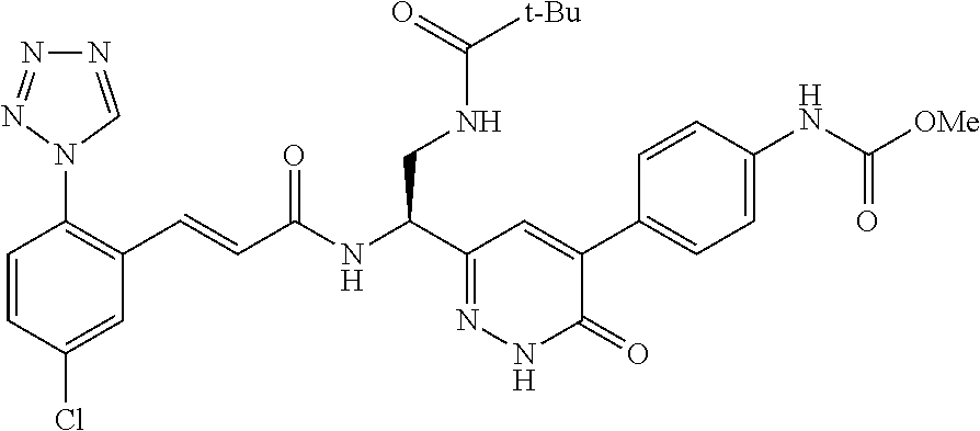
C1=CC(Cl)=CC(C=CC(NC(C2=NNC(=O)C(C3=CC=C(NC([OMe])=O)C=C3)=C2)CNC([t-Bu])=O)=O)=C1N1N=NN=C1
